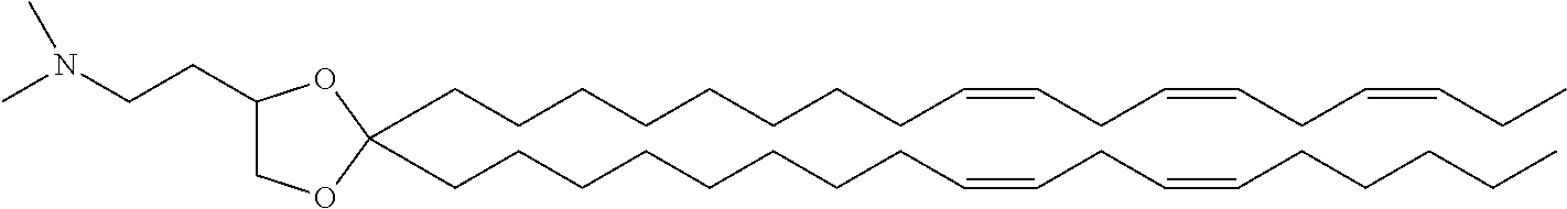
C(CCCCCCC=CCC=CCC=CCC)CC1(CCCCCCCCC=CCC=CCCCCC)OC(CCN(C)C)CO1
